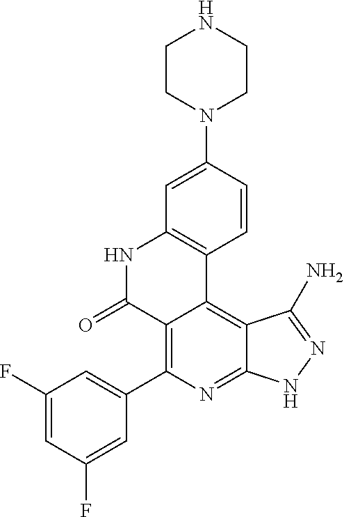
C1(F)=CC(F)=CC(C2=C3C(=C4C(=N2)NN=C4N)C2=C(NC3=O)C=C(N3CCNCC3)C=C2)=C1
